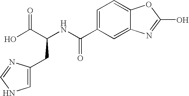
OC(C(NC(C1=CC=C2C(=C1)N=C(O)O2)=O)CC1=CNC=N1)=O
